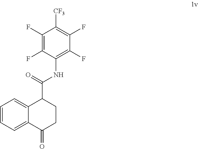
C1=CC=C2C(=C1)C(C(NC1=C(F)C(F)=C([CF3])C(F)=C1F)=O)CCC2=O
